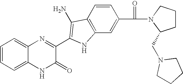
C1=C2C(=CC=C1)N=C(C1=C(N)C3=C(C=C(C(=O)N4C(CN5CCCC5)CCC4)C=C3)N1)C(=O)N2
